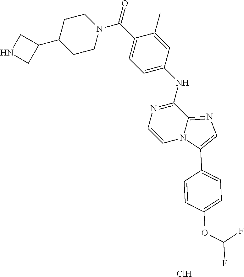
C12=NC=C(C3=CC=C(OC(F)F)C=C3)N1C=CN=C2NC1=CC=C(C(N2CCC(C3CNC3)CC2)=O)C(C)=C1.Cl
